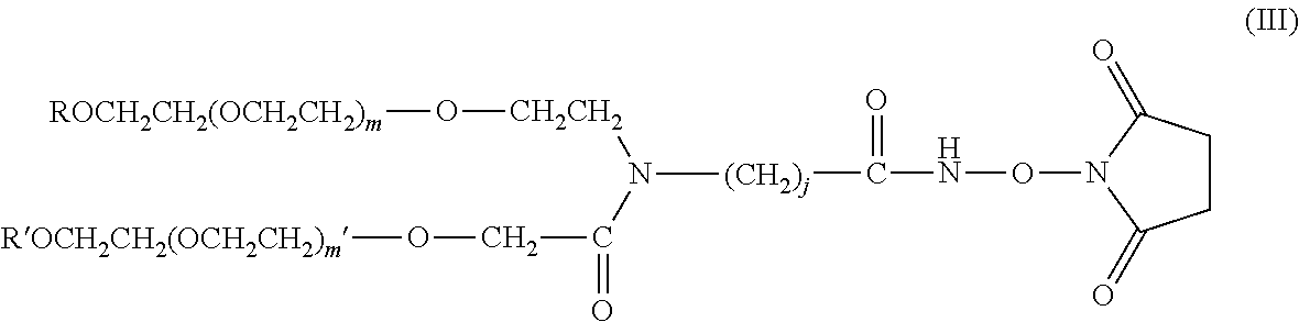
[(CH2)j](C(NON1C(=O)CCC1=O)=O)N(C(CO[ROCH2CH2(OCH2CH2)m])=O)[CH2CH2]O[ROCH2CH2(OCH2CH2)m]
